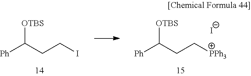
[Ph]C(CC[PPh3])[OTBS].[I-].[Ph]C(CCI)[OTBS]
